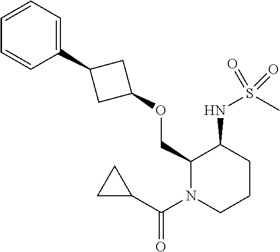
C1(COC2CC(C3=CC=CC=C3)C2)N(C(C2CC2)=O)CCCC1NS(C)(=O)=O
